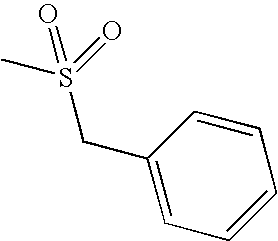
CS(=O)(=O)CC1=CC=CC=C1
